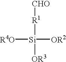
[R4O][Si]([OR2])([R1][CHO])[OR3]
